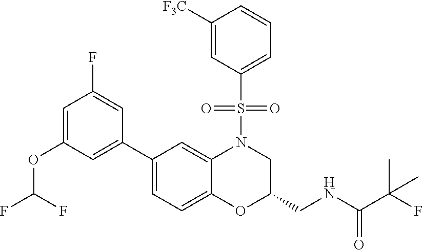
C1=C(OC(F)F)C=C(C2=CC=C3C(=C2)N(S(C2=CC=CC([F3C])=C2)(=O)=O)CC(CNC(C(F)(C)C)=O)O3)C=C1F
